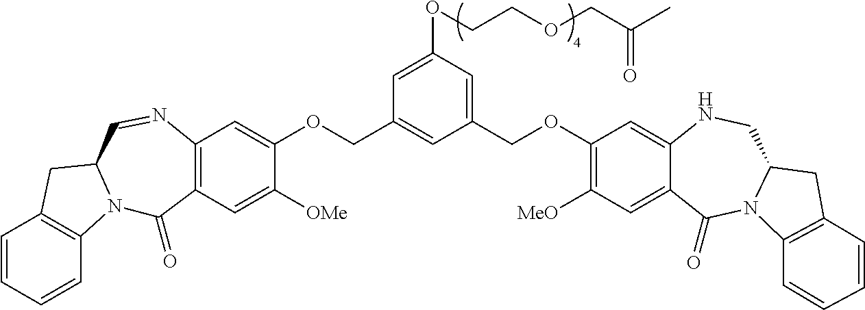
C1=CC=CC2=C1CC1N2C(=O)C2=C(N=C1)C=C(OCC1=CC(COC3=C([MeO])C=C4C(=C3)NCC3N(C4=O)C4=C(C3)C=CC=C4)=CC(OCCOCC(C)=O)=C1)C([OMe])=C2
